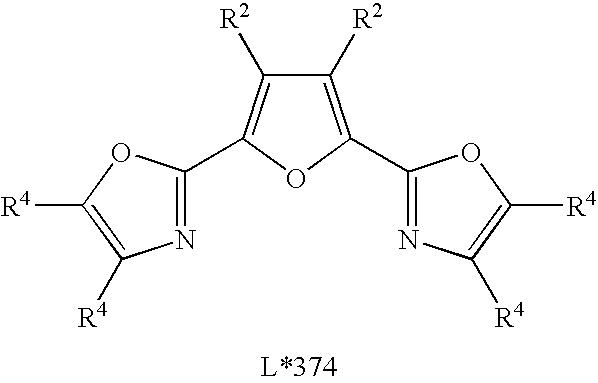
N1=C(C2=C([R2])C([R2])=C(C3=NC([R4])=C([R4])O3)O2)OC([R4])=C1[R4]
